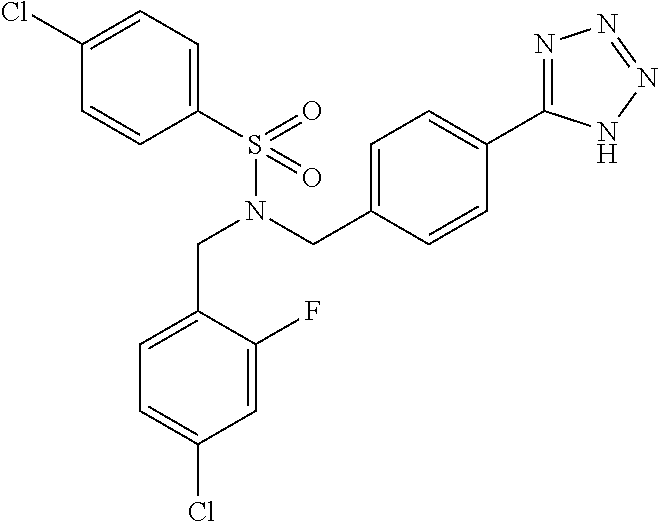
C1(S(N(CC2=CC=C(C3=NN=NN3)C=C2)CC2=CC=C(Cl)C=C2F)(=O)=O)=CC=C(Cl)C=C1
